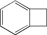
C1=CC=C2C(=C1)CC2
